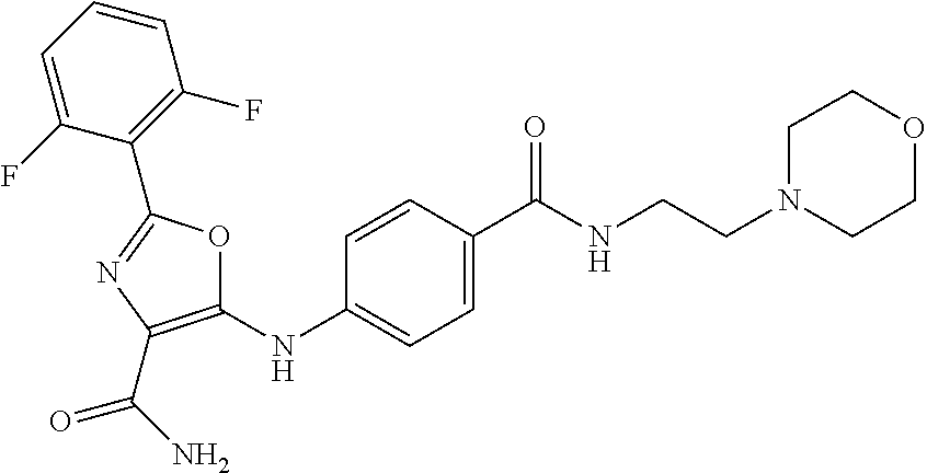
C1=CC=C(F)C(C2=NC(C(N)=O)=C(NC3=CC=C(C(=O)NCCN4CCOCC4)C=C3)O2)=C1F
